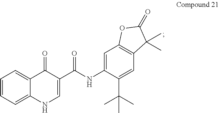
C1=CC=C2C(=C1)C(=O)C(C(=O)NC1=CC3=C(C=C1C(C)(C)C)C(C)(C)C(=O)O3)=CN2
